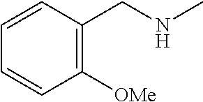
C1([OMe])=C(CNC)C=CC=C1
